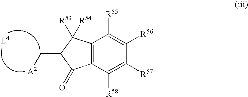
C12=C(C([R58])=C([R57])C([R56])=C1[R55])C(=O)C(=C[A2])C2([R54])[R53]
